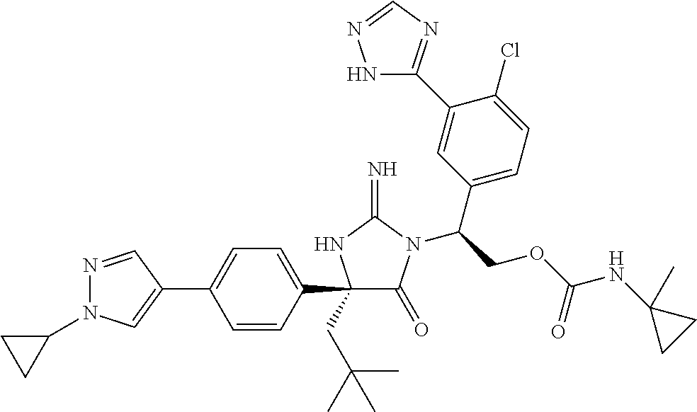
N1=CC(C2=CC=C(C3(CC(C)(C)C)C(=O)N(C(COC(NC4(C)CC4)=O)C4=CC=C(Cl)C(C5=NC=NN5)=C4)C(=N)N3)C=C2)=CN1C1CC1
